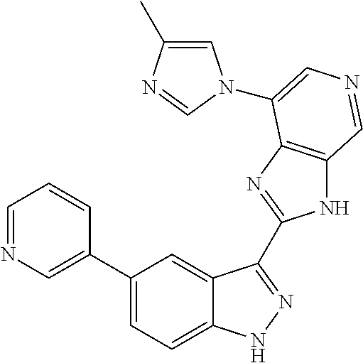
C1=C(C)N=CN1C1=CN=CC2=C1N=C(C1=NNC3=CC=C(C4=CN=CC=C4)C=C31)N2
